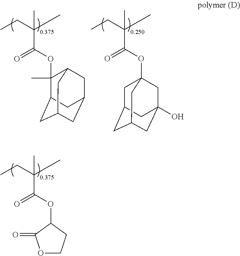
CCC(C)(C)C(OC12CC3CC(CC(O)(C1)C3)C2)=O.CCC(C)(C)C(OC1(C)C2CC3CC(CC1C3)C2)=O.CCC(C)(C)C(OC1C(=O)OCC1)=O
